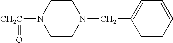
[CH2C](=O)N1CCN(CC2=CC=CC=C2)CC1
